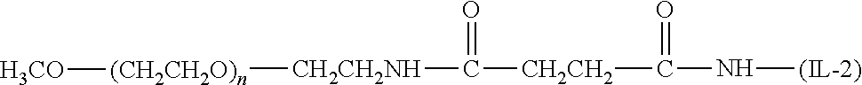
N(C(=O)[CH2CH2]C([CH2CH2NH][(CH2CH2O)n][H3CO])=O)[(IL-2)]
